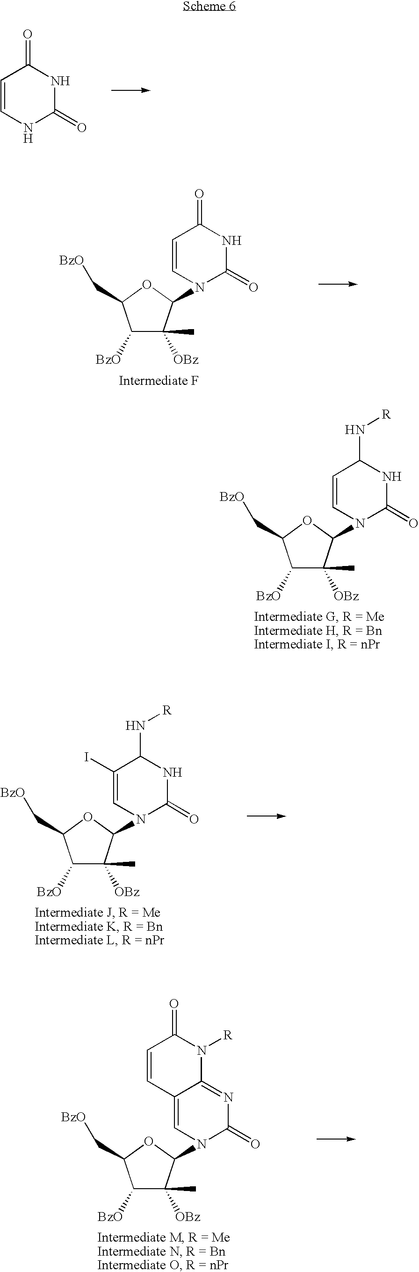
C1=CNC(=O)NC1=O.C1([BzO])C(C)([OBz])C(N2C=CC(N[R])NC2=O)OC1C[BzO].C1([BzO])C(C)([OBz])C(N2C=C(I)C(N[R])NC2=O)OC1C[BzO].C1([BzO])C(C)([OBz])C(N2C=C3C(=NC2=O)N([R])C(=O)C=C3)OC1C[BzO].C1([BzO])C(C)([OBz])C(N2C=CC(=O)NC2=O)OC1C[BzO]
